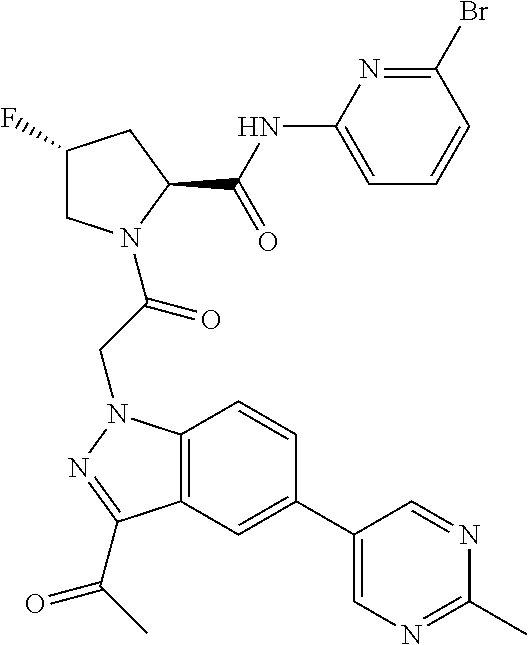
C1(F)CN(C(CN2C3=C(C(C(C)=O)=N2)C=C(C2=CN=C(C)N=C2)C=C3)=O)C(C(NC2=CC=CC(Br)=N2)=O)C1
